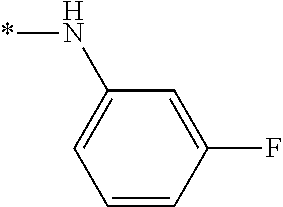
*NC1=CC=CC(F)=C1
